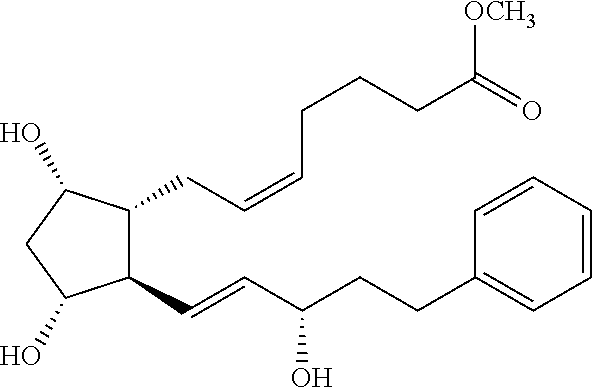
C1(C=CC(CCC2=CC=CC=C2)O)C(CC=CCCCC(=O)[OCH3])C(O)CC1O
